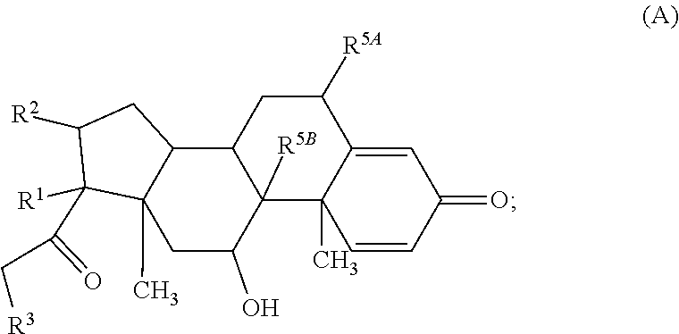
C12=CC(=O)C=CC1(C)C1([R5B])C(O)CC3(C)C(C(C[R3])=O)([R1])C([R2])CC3C1CC2[R5A]
